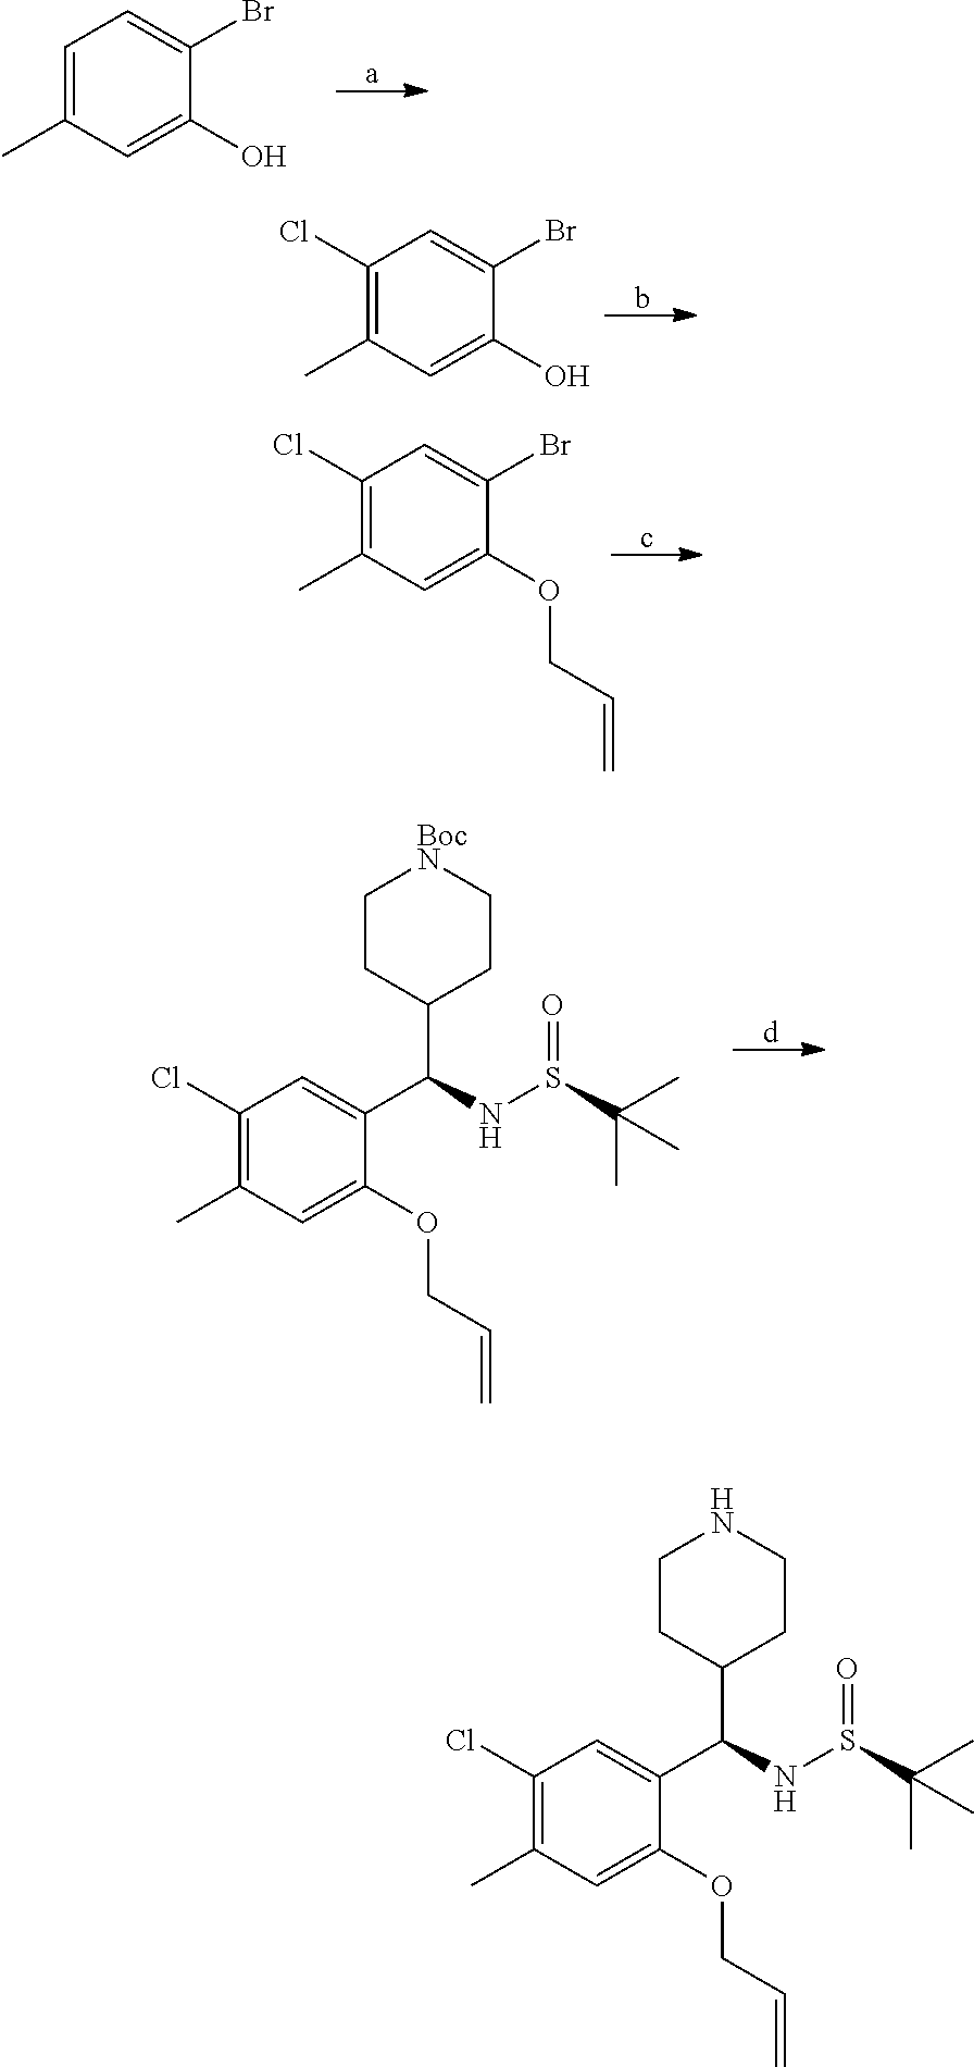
C1=C(C)C=C(O)C(Br)=C1.C1(Cl)=C(C)C=C(O)C(Br)=C1.C1(Cl)=C(C)C=C(OCC=C)C(Br)=C1.C1(Cl)=C(C)C=C(OCC=C)C(C(NS(C(C)(C)C)=O)C2CC[BocN]CC2)=C1.C1(Cl)=C(C)C=C(OCC=C)C(C(NS(C(C)(C)C)=O)C2CCNCC2)=C1
